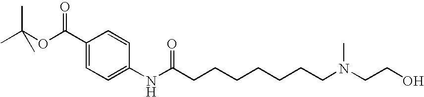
CC(OC(C1=CC=C(NC(CCCCCCCN(CCO)C)=O)C=C1)=O)(C)C
